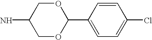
C1OC(C2=CC=C(Cl)C=C2)OCC1N
